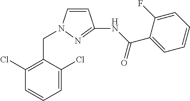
C1=CN(CC2=C(Cl)C=CC=C2Cl)N=C1NC(C1=CC=CC=C1F)=O
